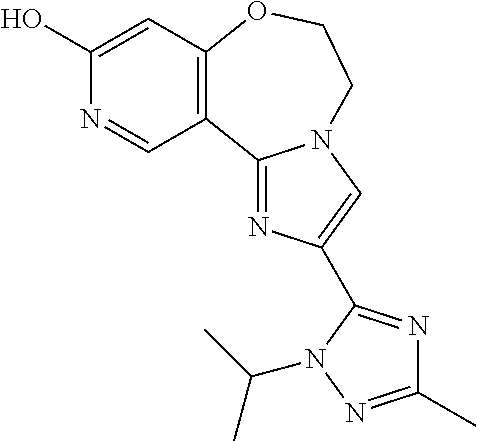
N1=C2C3=C(C=C(O)N=C3)OCCN2C=C1C1=NC(C)=NN1C(C)C
